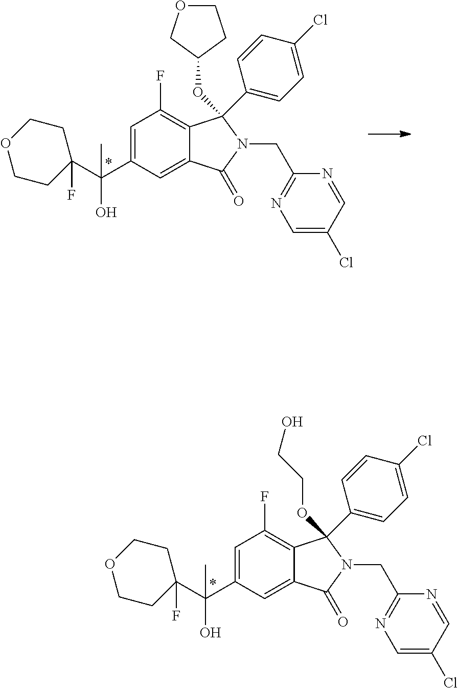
C1=C(C(C2(F)CCOCC2)(O)C)C=C2C(=C1F)C(C1=CC=C(Cl)C=C1)(OC1CCOC1)N(CC1=NC=C(Cl)C=N1)C2=O.C1=C(C(C2(F)CCOCC2)(O)C)C=C2C(=C1F)C(C1=CC=C(Cl)C=C1)(OCCO)N(CC1=NC=C(Cl)C=N1)C2=O
